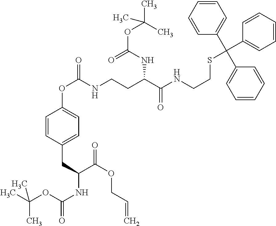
C1=CC(CC(NC(=O)OC(C)(C)C)C(OCC=C)=O)=CC=C1OC(NCCC(C(NCCSC(C1=CC=CC=C1)(C1=CC=CC=C1)C1=CC=CC=C1)=O)NC(=O)OC(C)(C)C)=O
